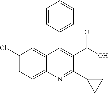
C1(Cl)=CC(C)=C2C(=C1)C(C1=CC=CC=C1)=C(C(O)=O)C(C1CC1)=N2
